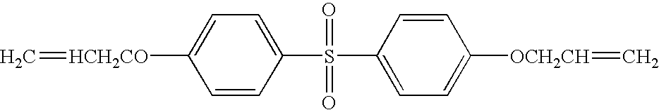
C=[HCH2CO]C1=CC=C(S(C2=CC=C([OCH2CH]=C)C=C2)(=O)=O)C=C1
